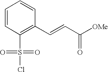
C1=CC(S(Cl)(=O)=O)=C(C=CC([OMe])=O)C=C1
